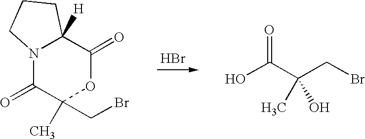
N12C(=O)C(C)(CBr)OC(=O)C1([H])CCC2.Br.O=C(C(CBr)(C)O)O
